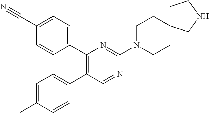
C1(C#N)=CC=C(C2=C(C3=CC=C(C)C=C3)C=NC(N3CCC4(CCNC4)CC3)=N2)C=C1
